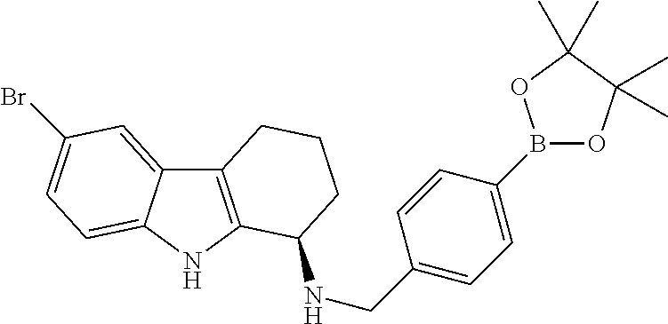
C12=C(NC3=CC=C(Br)C=C13)C(NCC1=CC=C(B3OC(C)(C)C(C)(C)O3)C=C1)CCC2
